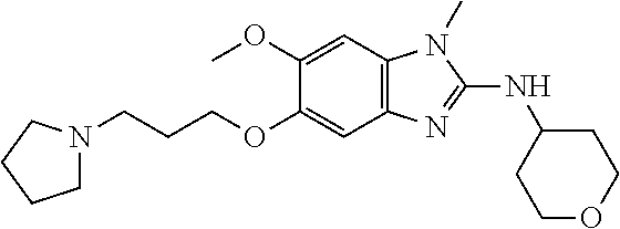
C1N(CCCOC2=CC3=C(C=C2OC)N(C)C(NC2CCOCC2)=N3)CCC1
